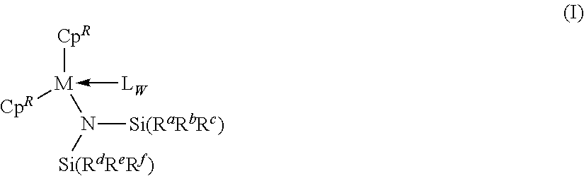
[CpR][M](-[LW])([CpR])N([Si(RdReRf)])[Si(RaRbRc)]
